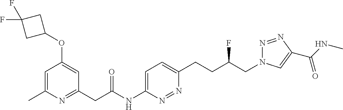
C1=C(C)N=C(CC(=O)NC2=CC=C(CCC(CN3N=NC(C(=O)NC)=C3)F)N=N2)C=C1OC1CC(F)(F)C1
